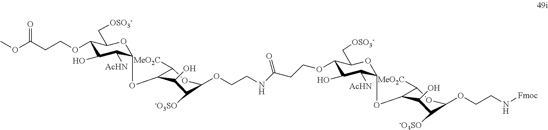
C1(OCCC(OC)=O)C(O)C([AcHN])C(OC2C([MeO2C])OC(OCCNC(CCOC3C(O)C([AcHN])C(OC4C([MeO2C])OC(OCCN[Fmoc])C([-O3SO])C4O)OC3C[OSO3-])=O)C([-O3SO])C2O)OC1C[OSO3-]
